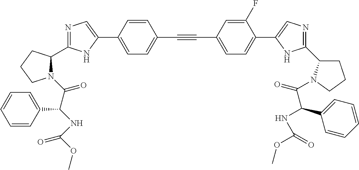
N1=C(C2N(C(=O)C(NC(OC)=O)C3=CC=CC=C3)CCC2)NC(C2=CC=C(C#CC3=CC=C(C4=CN=C(C5CCCN5C(=O)C(C5=CC=CC=C5)NC(OC)=O)N4)C(F)=C3)C=C2)=C1
